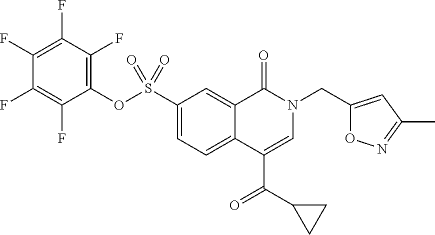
C1(S(OC2=C(F)C(F)=C(F)C(F)=C2F)(=O)=O)=CC=C2C(=C1)C(=O)N(CC1=CC(C)=NO1)C=C2C(=O)C1CC1
